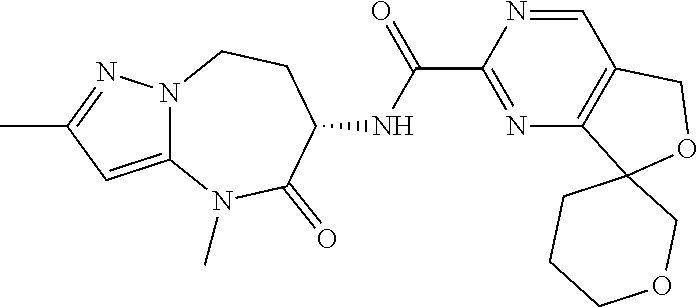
C12=CC(C)=NN1CCC(NC(C1=NC3=C(C=N1)COC31CCCOC1)=O)C(=O)N2C
